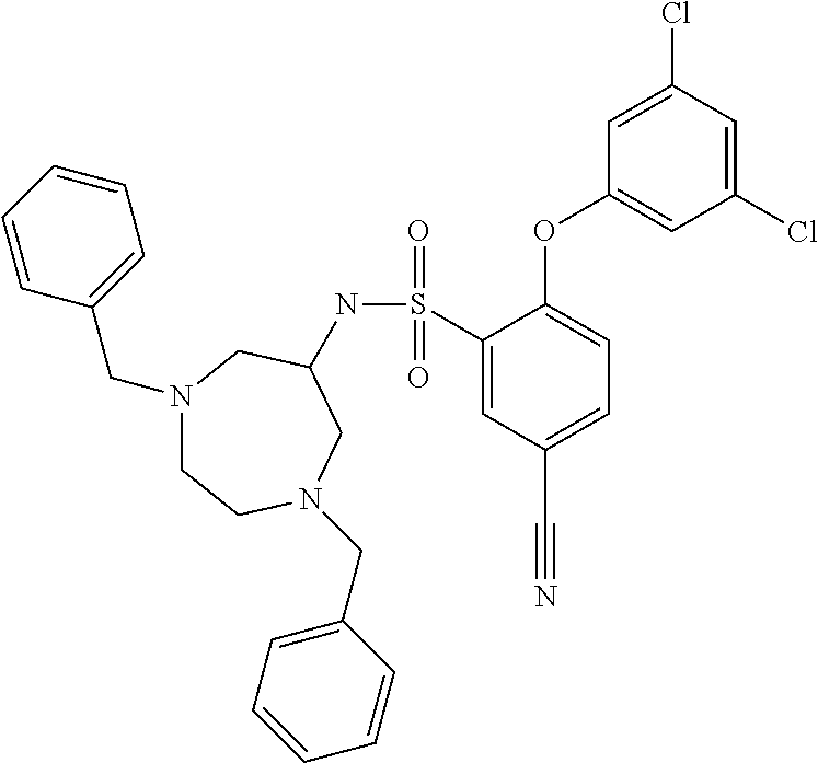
S(C1=CC(C#N)=CC=C1OC1=CC(Cl)=CC(Cl)=C1)(NC1CN(CC2=CC=CC=C2)CCN(CC2=CC=CC=C2)C1)(=O)=O
